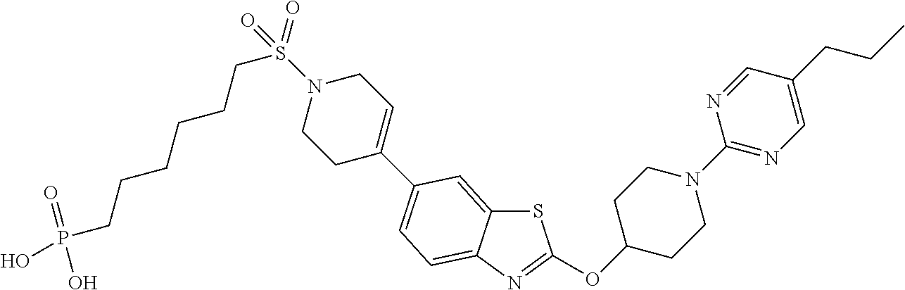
S1C2=CC(C3=CCN(S(CCCCCCP(O)(O)=O)(=O)=O)CC3)=CC=C2N=C1OC1CCN(C2=NC=C(CCC)C=N2)CC1
